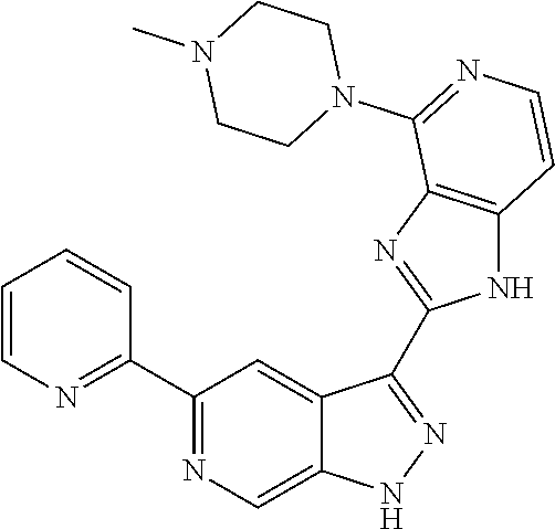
C1(C2=NC=C3C(=C2)C(C2=NC4=C(N2)C=CN=C4N2CCN(C)CC2)=NN3)=NC=CC=C1
